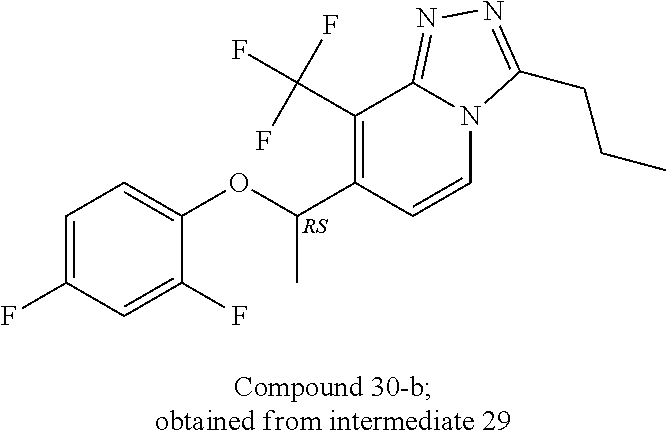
C1=C(F)C=C(F)C(OC(C2=C(C(F)(F)F)C3=NN=C(CCC)N3C=C2)C)=C1
